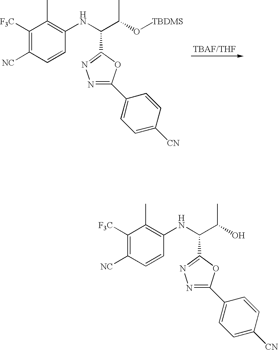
C1([F3C])=C([NC])C=CC(NC(C(O[TBDMS])C)C2=NN=C(C3=CC=C([CN])C=C3)O2)=C1C.C1([F3C])=C([NC])C=CC(NC(C(O)C)C2=NN=C(C3=CC=C([CN])C=C3)O2)=C1C
